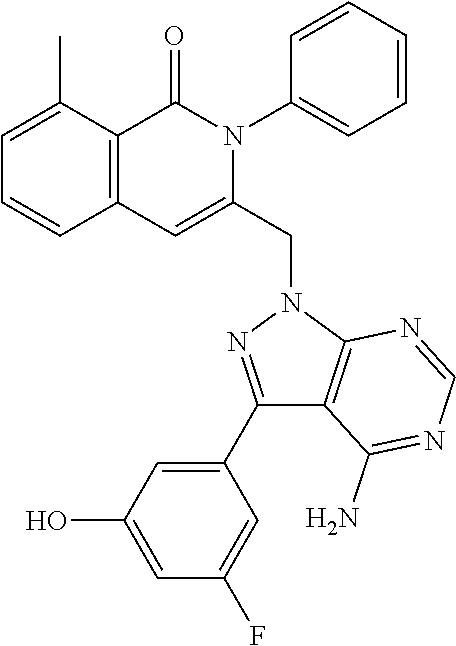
C1=C(C)C2=C(C=C1)C=C(CN1C3=C(C(N)=NC=N3)C(C3=CC(O)=CC(F)=C3)=N1)N(C1=CC=CC=C1)C2=O
